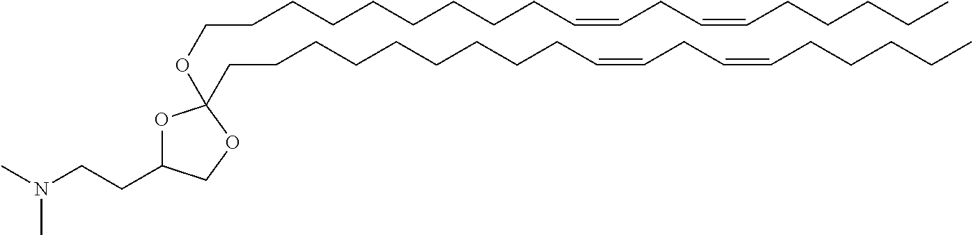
C(CCCCCCCCC=CCC=CCCCCC)OC1(CCCCCCCCCC=CCC=CCCCCC)OC(CCN(C)C)CO1
